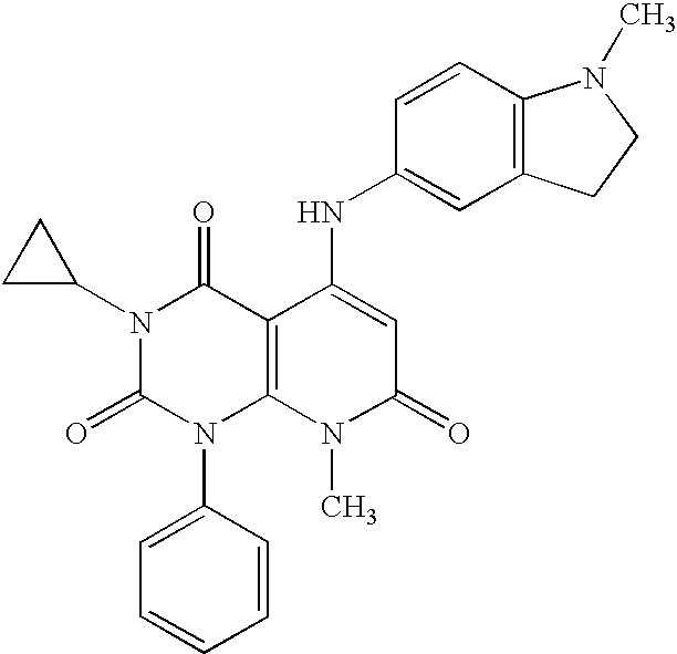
N1(C2CC2)C(=O)N(C2=CC=CC=C2)C2=C(C1=O)C(NC1=CC3=C(C=C1)N(C)CC3)=CC(=O)N2C
